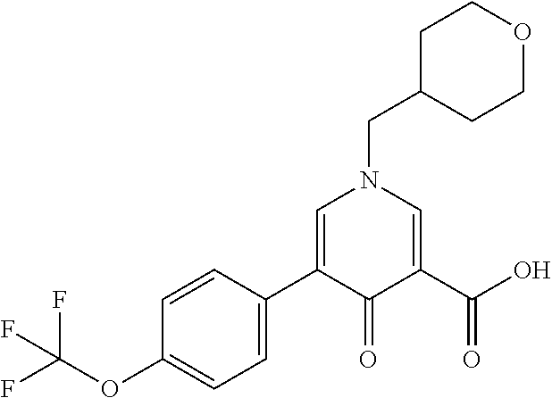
C1C(CN2C=C(C3=CC=C(OC(F)(F)F)C=C3)C(=O)C(C(O)=O)=C2)CCOC1
